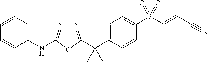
C(C1=CC=C(S(C=CC#N)(=O)=O)C=C1)(C)(C)C1=NN=C(NC2=CC=CC=C2)O1
